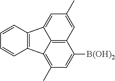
C12=C3C(=C(C)C=C1[B(OH)2])C1=C(C3=CC(C)=C2)C=CC=C1
